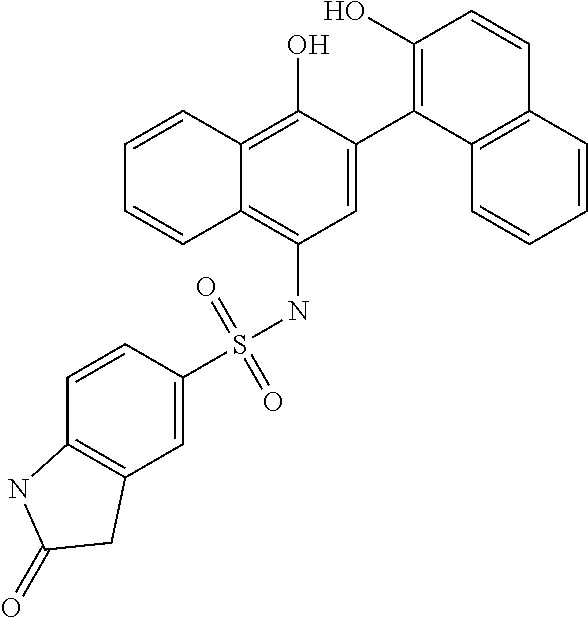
C1=C(C2=C(O)C=CC3=C2C=CC=C3)C(O)=C2C(=C1NS(C1=CC3=C(C=C1)NC(=O)C3)(=O)=O)C=CC=C2
